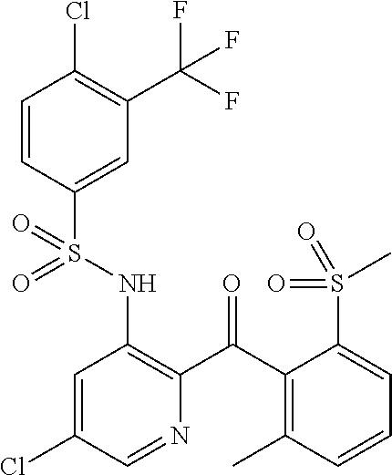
C1=CC(S(NC2=C(C(C3=C(C)C=CC=C3S(=O)(C)=O)=O)N=CC(Cl)=C2)(=O)=O)=CC(C(F)(F)F)=C1Cl
